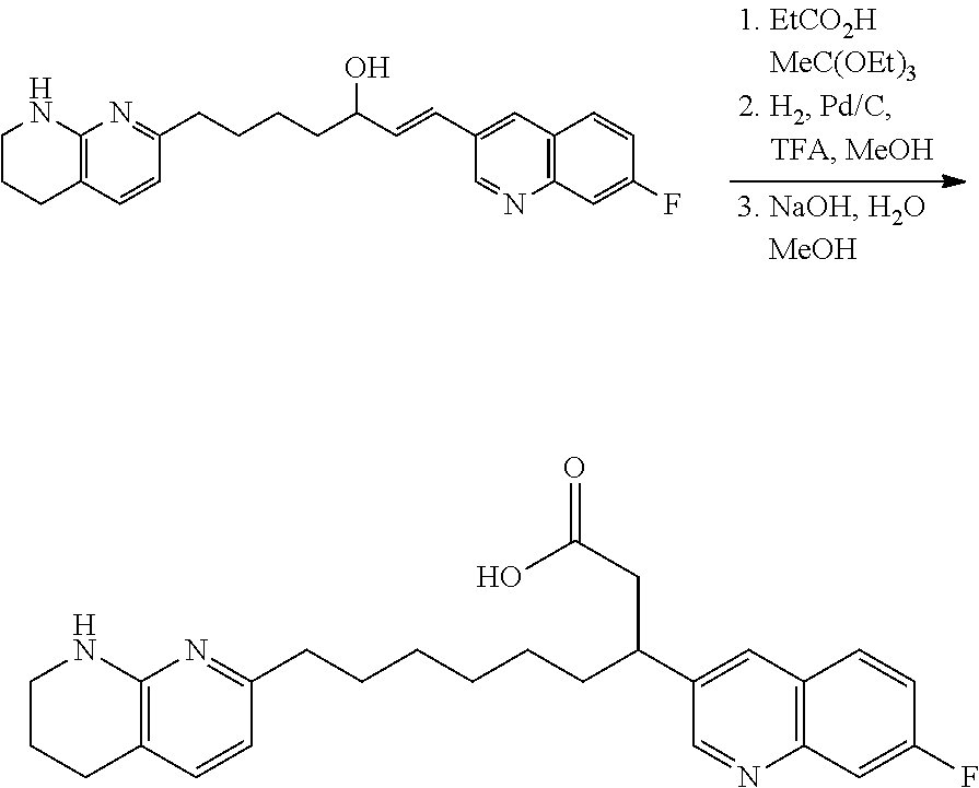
C1CCC2=C(N1)N=C(CCCCC(C=CC1=CC3=C(N=C1)C=C(F)C=C3)O)C=C2.C1CCC2=C(N1)N=C(CCCCCCC(C1=CC3=C(N=C1)C=C(F)C=C3)CC(O)=O)C=C2
